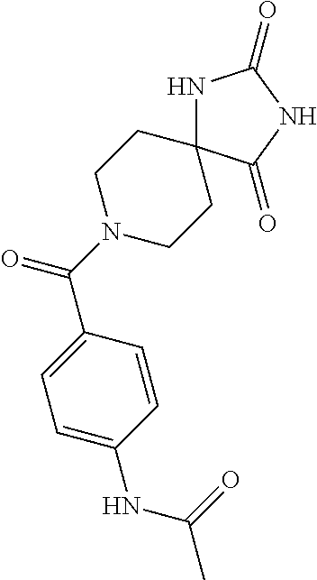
C(N1CCC2(CC1)NC(=O)NC2=O)(=O)C1=CC=C(NC(C)=O)C=C1
